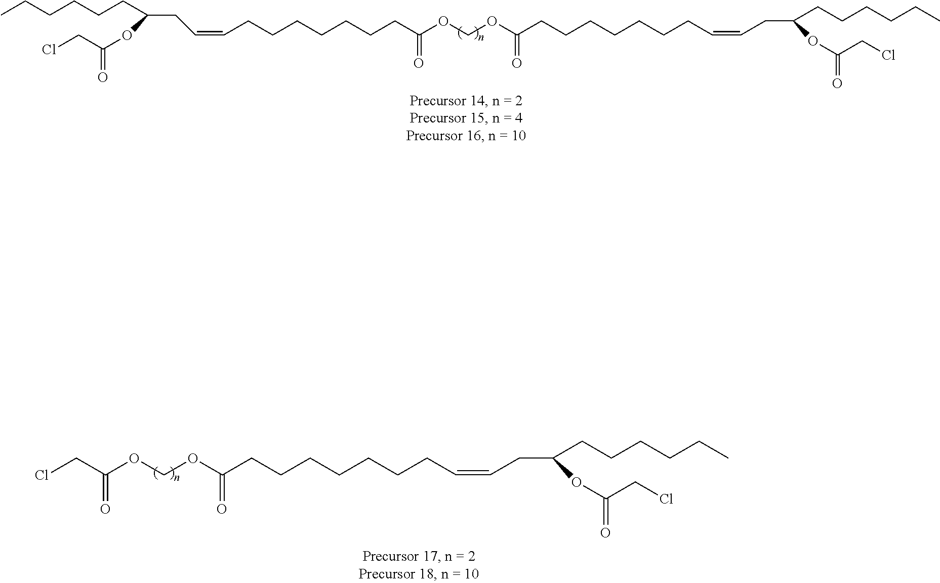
CCCCCCC(CC=CCCCCCCCC(OCOC(=O)CCCCCCCC=CCC(CCCCCC)OC(CCl)=O)=O)OC(CCl)=O.ClCC(OCOC(=O)CCCCCCCC=CCC(CCCCCC)OC(CCl)=O)=O
